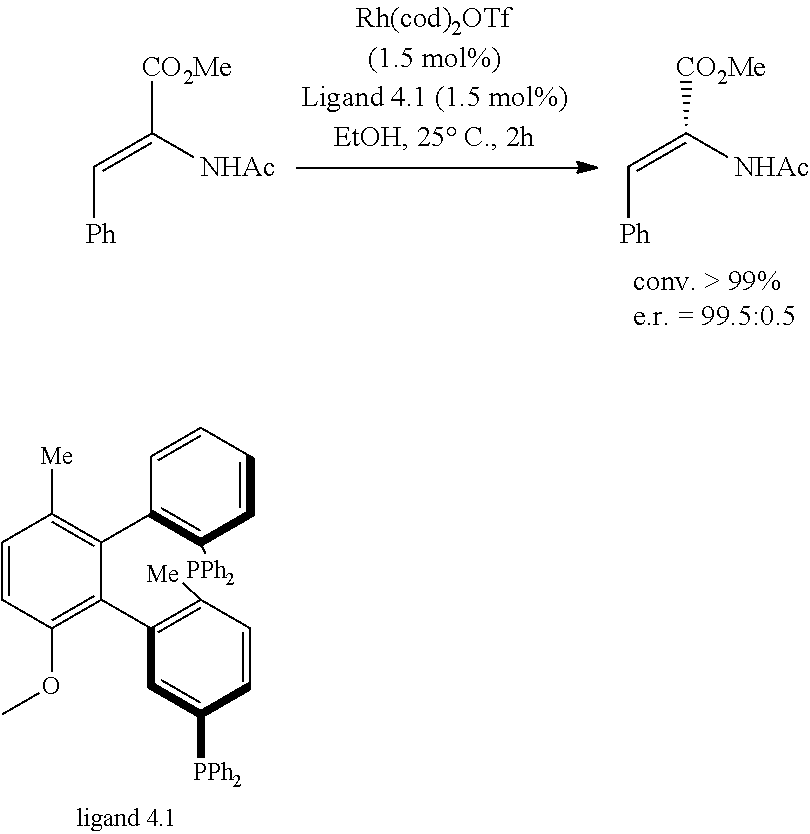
C1=CC(OC)=C(C2=C([Me])C=CC([PPh2])=C2)C(C2=C([PPh2])C=CC=C2)=C1[Me].[CO2Me]C([NHAc])=C[Ph].[CO2Me]C([NHAc])=C[Ph]
